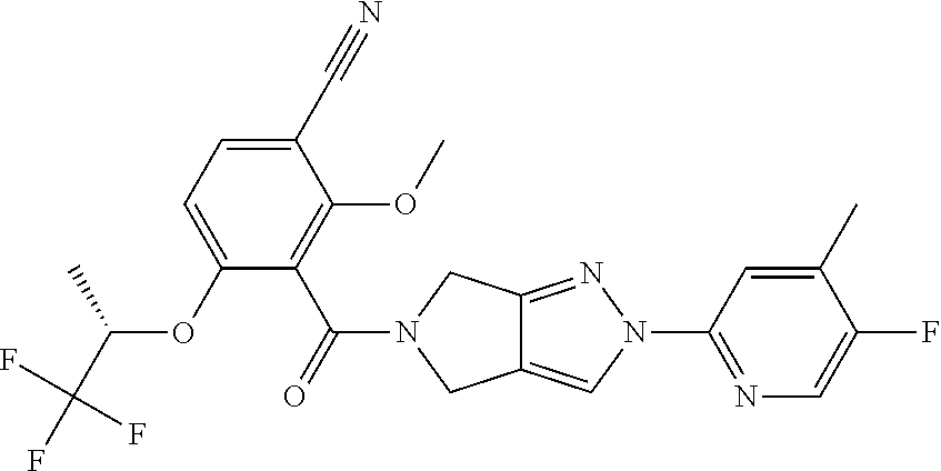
O(C1=CC=C(C#N)C(OC)=C1C(=O)N1CC2=CN(C3=NC=C(F)C(C)=C3)N=C2C1)C(C(F)(F)F)C
